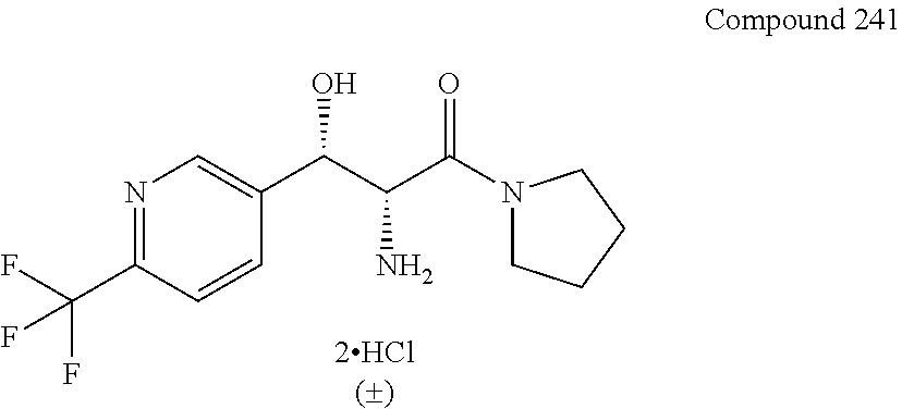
N1=C(C(F)(F)F)C=CC(C(C(C(=O)N2CCCC2)N)O)=C1
